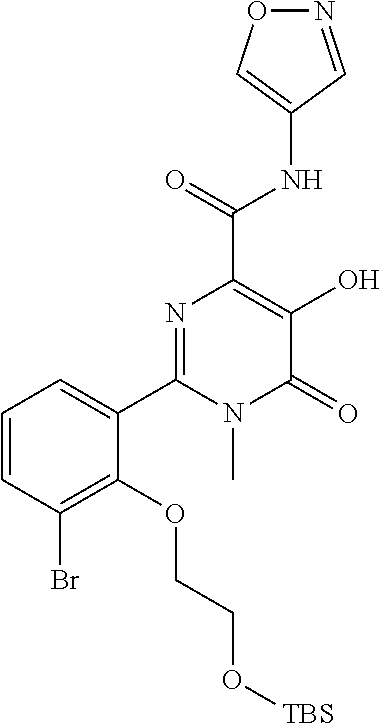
N1=CC(NC(C2=C(O)C(=O)N(C)C(C3=CC=CC(Br)=C3OCCO[TBS])=N2)=O)=CO1
